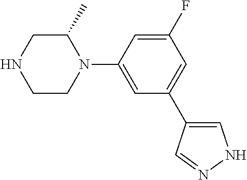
C1C(C)N(C2=CC(C3=CNN=C3)=CC(F)=C2)CCN1
